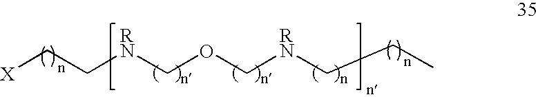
[X]CC[RN]COC[RN]CCC
